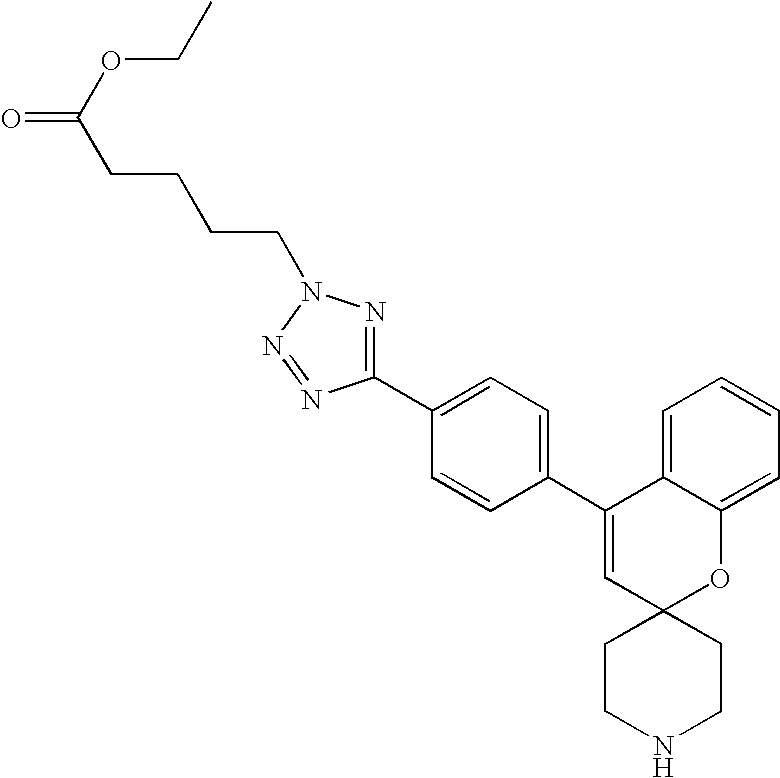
C1(C2=CC=C(C3=CC4(OC5=CC=CC=C35)CCNCC4)C=C2)=NN(CCCCC(OCC)=O)N=N1
